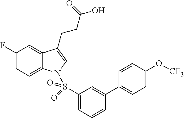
C1(F)=CC=C2C(=C1)C(CCC(O)=O)=CN2S(C1=CC=CC(C2=CC=C(O[CF3])C=C2)=C1)(=O)=O
